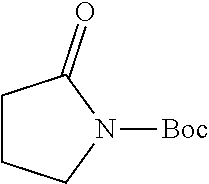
C1CCN([Boc])C1=O
